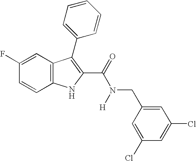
C12=C(C=CC(F)=C1)NC(C(=O)N([H])CC1=CC(Cl)=CC(Cl)=C1)=C2C1=CC=CC=C1
